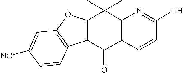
C12=C(C(=O)C3=C(C1(C)C)N=C(O)C=C3)C1=C(O2)C=C([NC])C=C1
